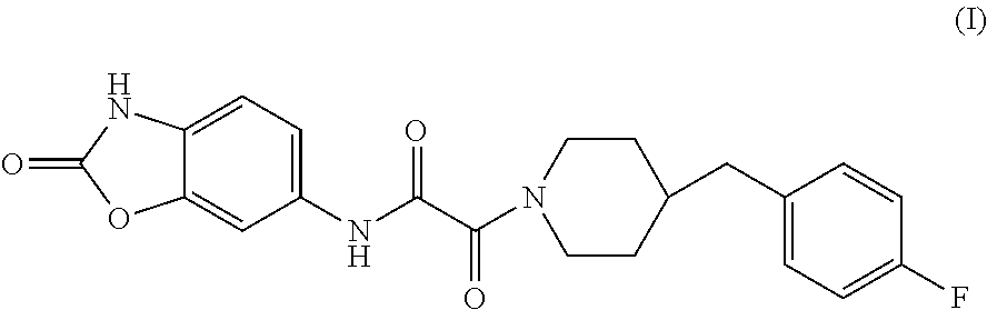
C12=CC=C(NC(C(=O)N3CCC(CC4=CC=C(F)C=C4)CC3)=O)C=C1OC(=O)N2
